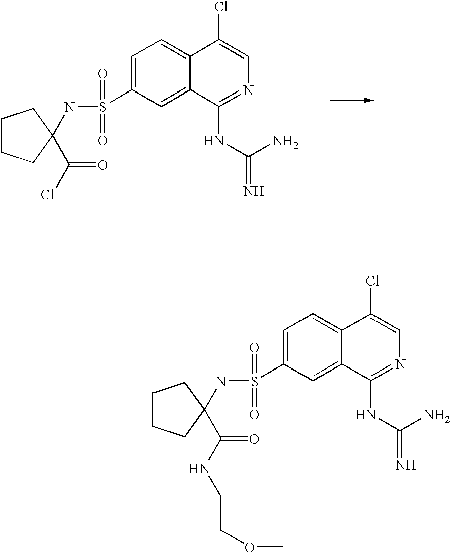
C1CCC(NS(=O)(=O)C2=CC=C3C(=C2)C(NC(N)=N)=NC=C3Cl)(C(NCCOC)=O)C1.C1CCC(NS(=O)(=O)C2=CC=C3C(=C2)C(NC(N)=N)=NC=C3Cl)(C(Cl)=O)C1
